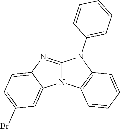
N12C(=NC3=CC=C(Br)C=C13)N(C1=CC=CC=C1)C1=C2C=CC=C1
